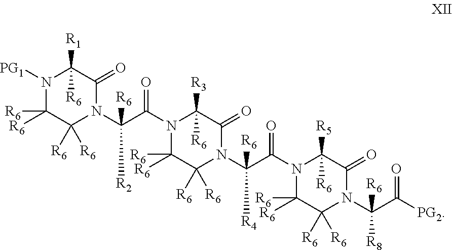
N1([PG1])C([R6])([R6])C([R6])([R6])N(C(C(N2C([R6])([R6])C([R6])([R6])N(C(C(N3C([R6])([R6])C([R6])([R6])N(C(C([PG2])=O)([R8])[R6])C(=O)C3([R6])[R5])=O)([R4])[R6])C(=O)C2([R6])[R3])=O)([R2])[R6])C(=O)C1([R6])[R1]
